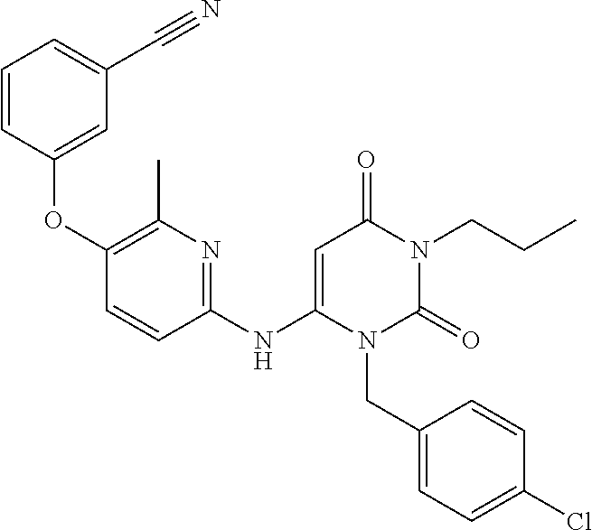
C1(NC2=CC(=O)N(CCC)C(=O)N2CC2=CC=C(Cl)C=C2)=NC(C)=C(OC2=CC(C#N)=CC=C2)C=C1
